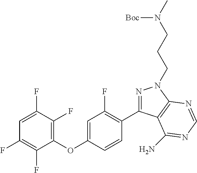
C1=C(F)C(F)=C(OC2=CC(F)=C(C3=NN(CCCN(C)[Boc])C4=C3C(N)=NC=N4)C=C2)C(F)=C1F
